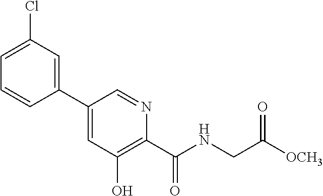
C1(C2=CC(Cl)=CC=C2)=CC(O)=C(C(NCC([OCH3])=O)=O)N=C1
